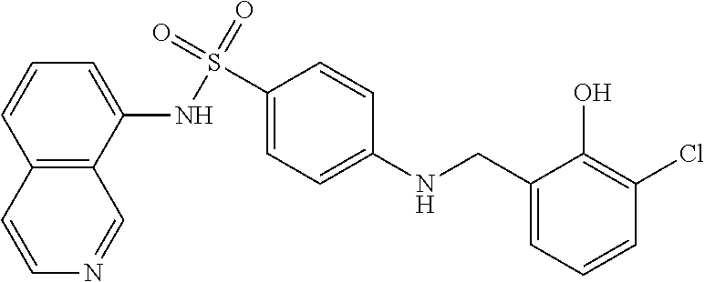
C1(NS(C2=CC=C(NCC3=CC=CC(Cl)=C3O)C=C2)(=O)=O)=CC=CC2=C1C=NC=C2
